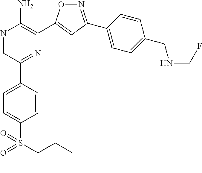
N1=C(C2=CC=C(CNCF)C=C2)C=C(C2=C(N)N=CC(C3=CC=C(S(=O)(=O)C(CC)C)C=C3)=N2)O1
